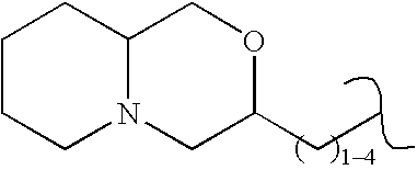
C1CCN2C(C1)COC(CC)C2
